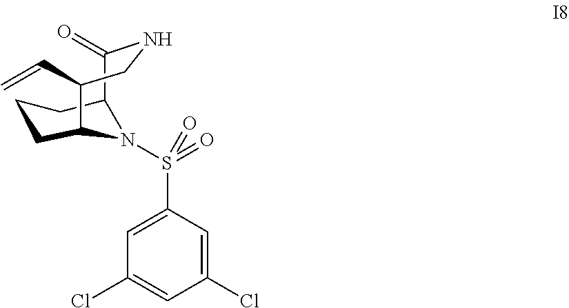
C12C(=O)NCC(C=C)C(CCC1)N2S(=O)(C1=CC(Cl)=CC(Cl)=C1)=O
